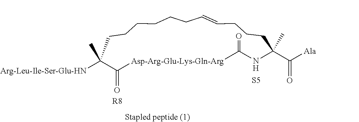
O=C1C([Arg-Leu-Ile-Ser-Glu-HN])(C)CCCCCCC=CCCCC(C([Ala])=O)(C)NC(=O)[Asp-Arg-Glu-Lys-Gln-Arg]1.[R8].[S5]
